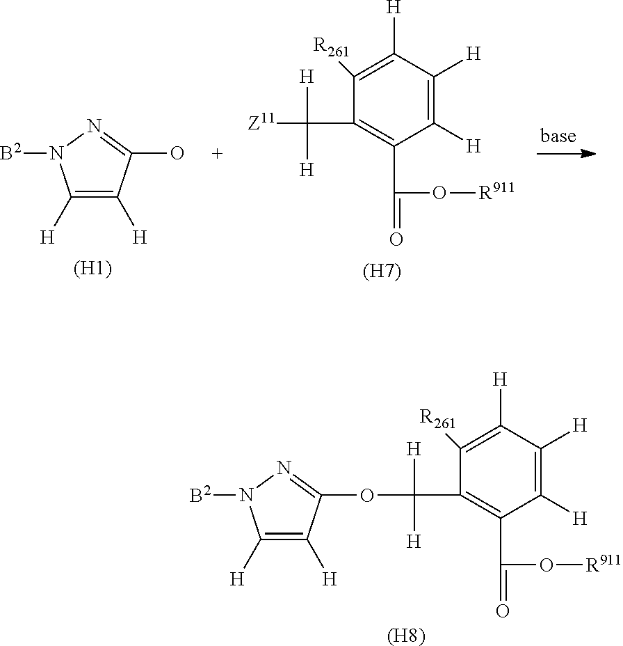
C1([H])=C([H])C([H])=C([R261])C(C([H])([H])OC2=NN([B2])C([H])=C2[H])=C1C(O[R911])=O.[(H8)].C1([H])=C([H])C(O)=NN1[B2].[(H1)].C1([H])=C([H])C([H])=C([R261])C(C([H])([H])[Z11])=C1C(O[R911])=O.[(H7)]
